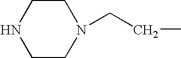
C1CN(CCC)CCN1
